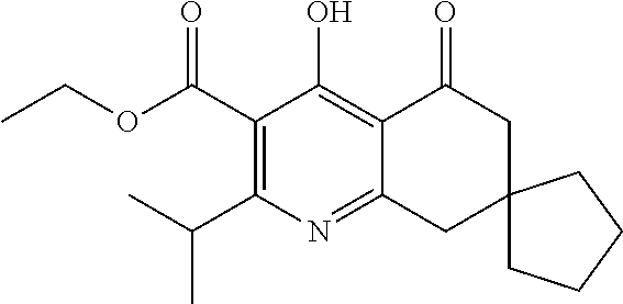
C1(C(=O)OCC)=C(C(C)C)N=C2C(=C1O)C(=O)CC1(C2)CCCC1
